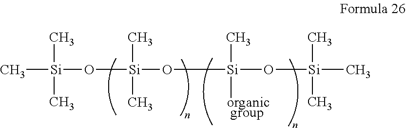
[Si](C)(C)(C)O[Si](O[Si](C)([organic group])O[Si](C)(C)C)(C)C
